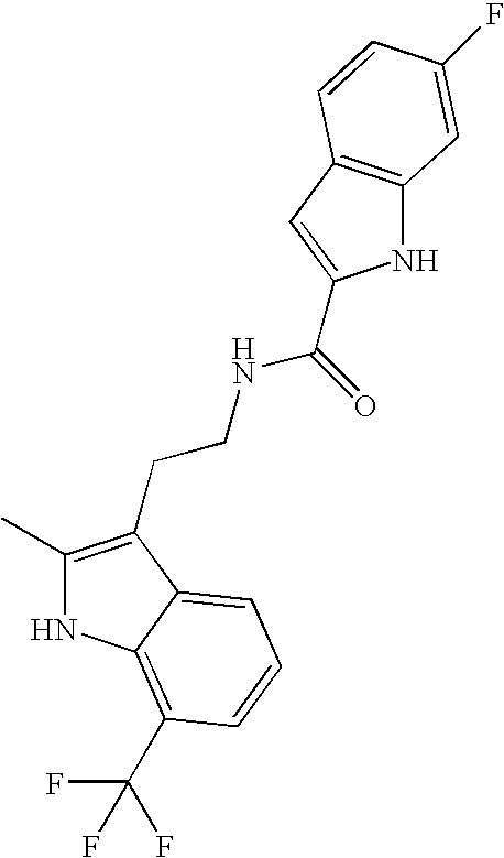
N1C(C)=C(CCNC(=O)C2=CC3=C(N2)C=C(F)C=C3)C2=CC=CC(C(F)(F)F)=C12
